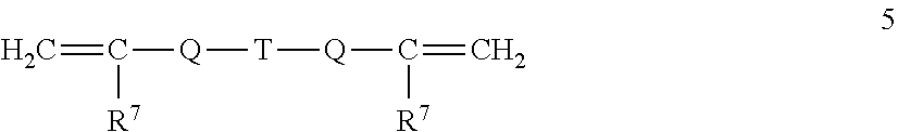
C=C([R7])[Q][T][Q]C([R7])=C
